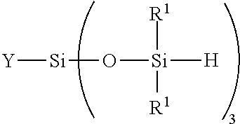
O([Si]([H])([R1])[R1])[Si][Y]
